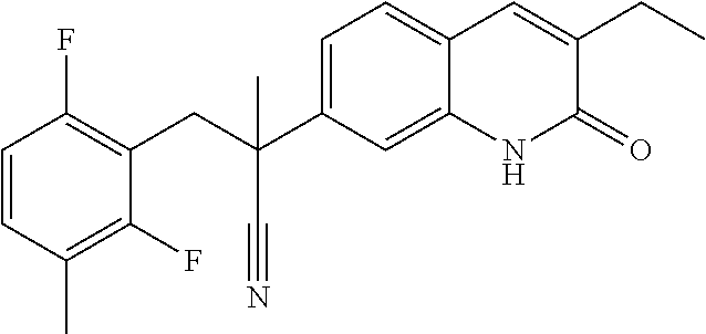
C1=CC(C)=C(F)C(CC(C2=CC=C3C(=C2)NC(=O)C(CC)=C3)(C)C#N)=C1F
